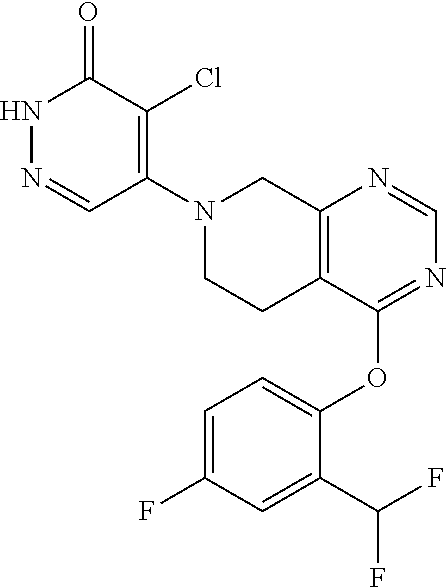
N1=C(OC2=CC=C(F)C=C2C(F)F)C2=C(N=C1)CN(C1=C(Cl)C(=O)NN=C1)CC2
